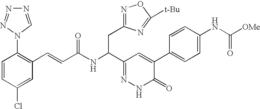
C1=CC(Cl)=CC(C=CC(NC(C2=NNC(=O)C(C3=CC=C(NC([OMe])=O)C=C3)=C2)CC2=NOC([t-Bu])=N2)=O)=C1N1C=NN=N1
